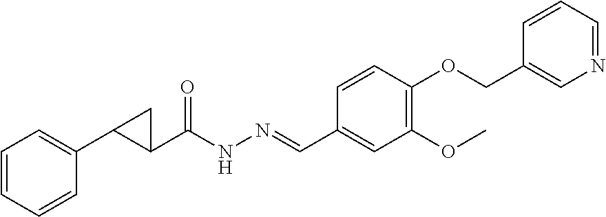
C1(C2C(C(NN=CC3=CC(OC)=C(OCC4=CN=CC=C4)C=C3)=O)C2)=CC=CC=C1
